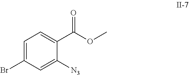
C1=C(Br)C=C([N3])C(C(OC)=O)=C1
